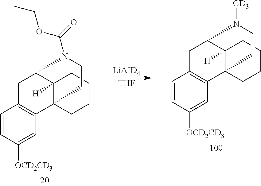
C1C2=C(C34C([H])(CCCC3)C1N(C(OCC)=O)CC4)C=C([OCD2CD3])C=C2.C1C2=C(C34C([H])(CCCC3)C1N([CD3])CC4)C=C([OCD2CD3])C=C2.[LiAID4].[THF]
